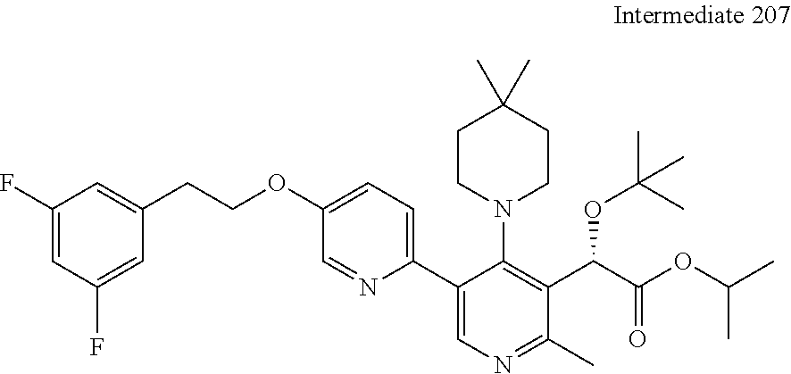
C1(CCOC2=CC=C(C3=CN=C(C)C(C(C(OC(C)C)=O)OC(C)(C)C)=C3N3CCC(C)(C)CC3)N=C2)=CC(F)=CC(F)=C1
